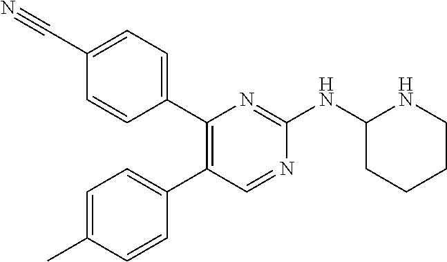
C1(C#N)=CC=C(C2=C(C3=CC=C(C)C=C3)C=NC(NC3CCCCN3)=N2)C=C1
